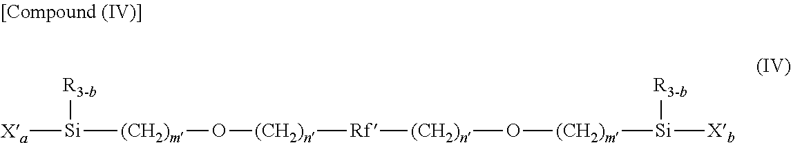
[Xa][Si]([(CH2)m]O[(CH2)n][Rf][(CH2)n]O[(CH2)m][Si]([Xb])[R3-b])[R3-b]
